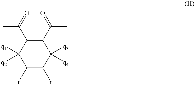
C1([r])=C([r])C([q3])([q4])C(C(C)=O)C(C(C)=O)C1([q1])[q2]
